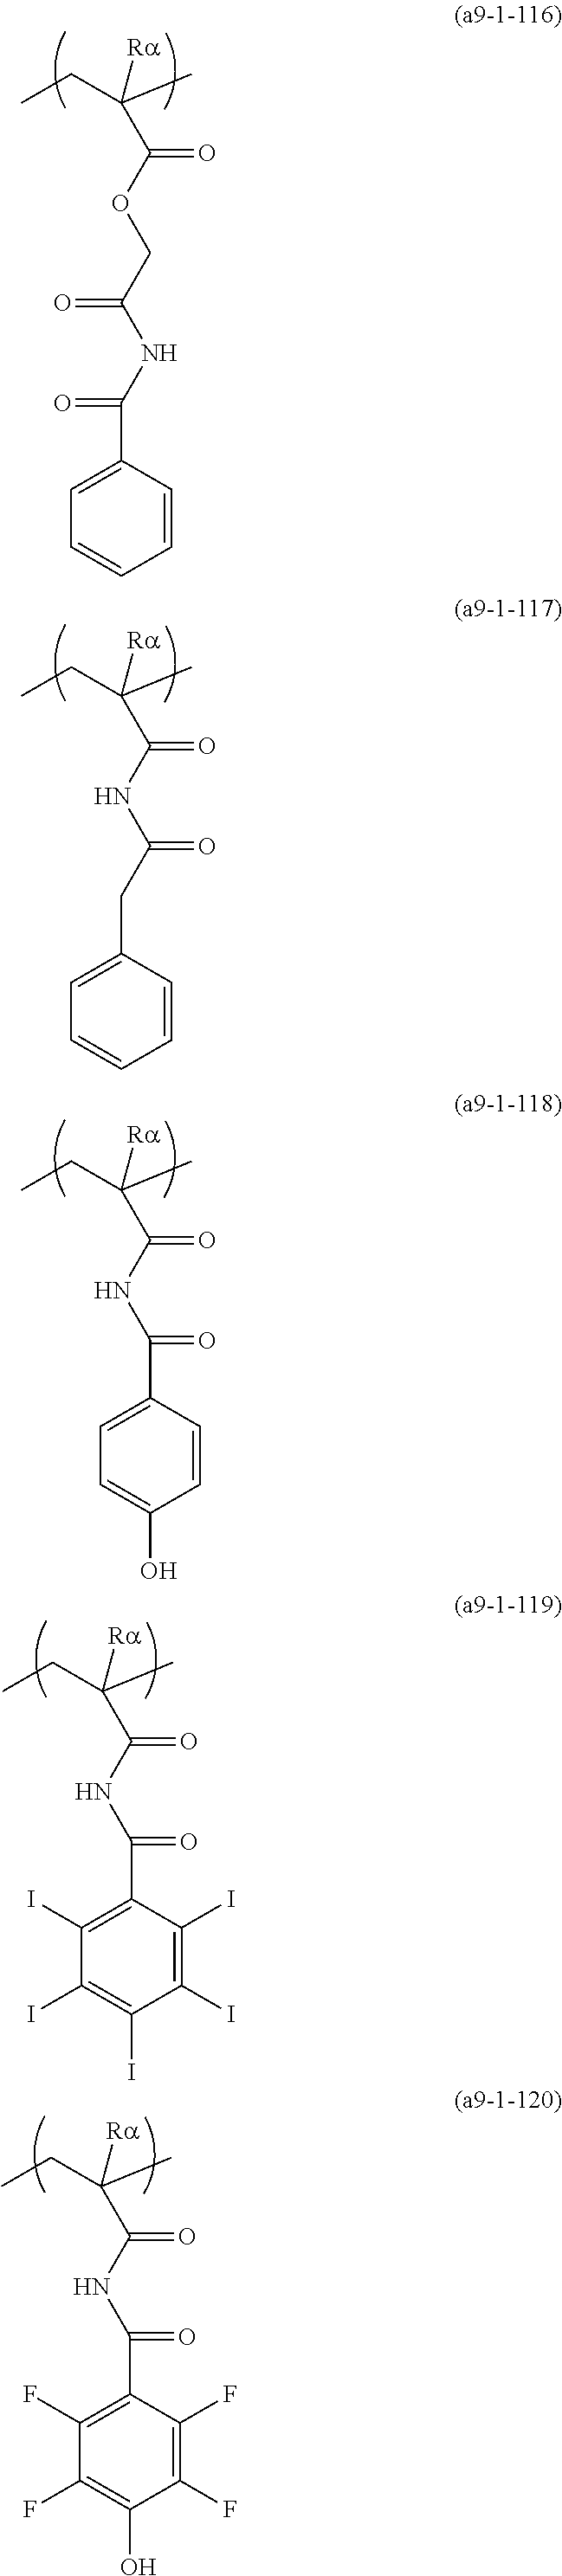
O(C(=O)C([Ra])(CC)C)CC(NC(=O)C1=CC=CC=C1)=O.N(C(=O)C([Ra])(CC)C)C(CC1=CC=CC=C1)=O.N(C(=O)C([Ra])(CC)C)C(C1=CC=C(O)C=C1)=O.N(C(=O)C([Ra])(CC)C)C(C1=C(I)C(I)=C(I)C(I)=C1I)=O.N(C(=O)C([Ra])(CC)C)C(C1=C(F)C(F)=C(O)C(F)=C1F)=O
